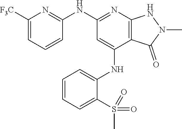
C1(NC2=NC3=C(C(NC4=CC=CC=C4S(C)(=O)=O)=C2)C(=O)N(C)N3)=NC([F3C])=CC=C1
